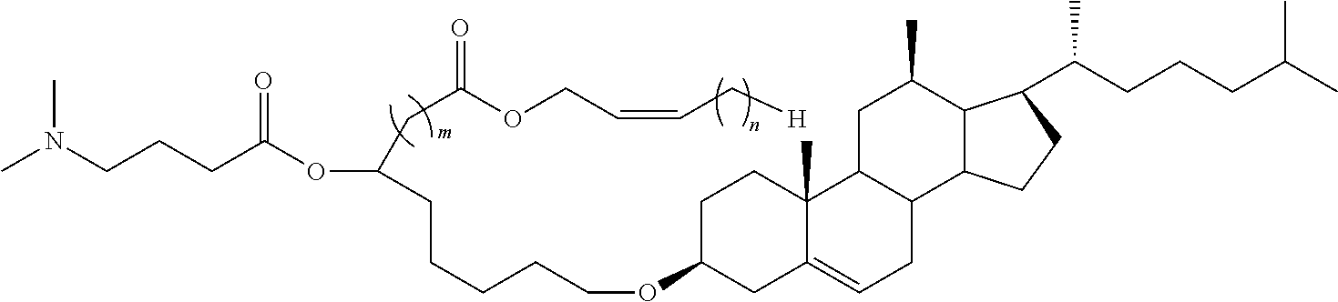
CN(CCCC(OC(CC(OCC=CC[H])=O)CCCCCOC1CC2=CCC3C(C2(C)CC1)CC(C)C1C3CCC1C(CCCC(C)C)C)=O)C
